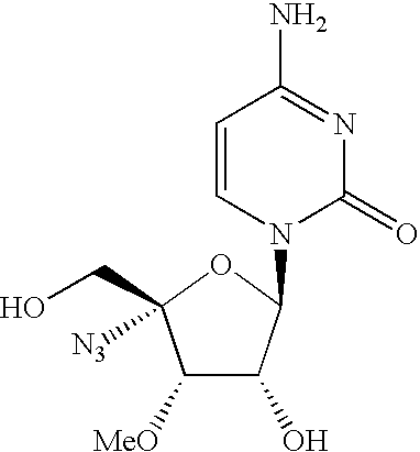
C1([MeO])C(O)C(N2C(=O)N=C(N)C=C2)OC1(CO)[N3]
